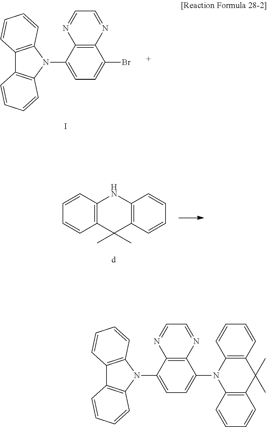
C12=C(C(C)(C)C3=C(N1)C=CC=C3)C=CC=C2.C12=C(C(N3C4=C(C5=C3C=CC=C5)C=CC=C4)=CC=C1Br)N=CC=N2.I.C12=C(C(N3C4=C(C5=C3C=CC=C5)C=CC=C4)=CC=C1N1C3=C(C(C)(C)C4=C1C=CC=C4)C=CC=C3)N=CC=N2
